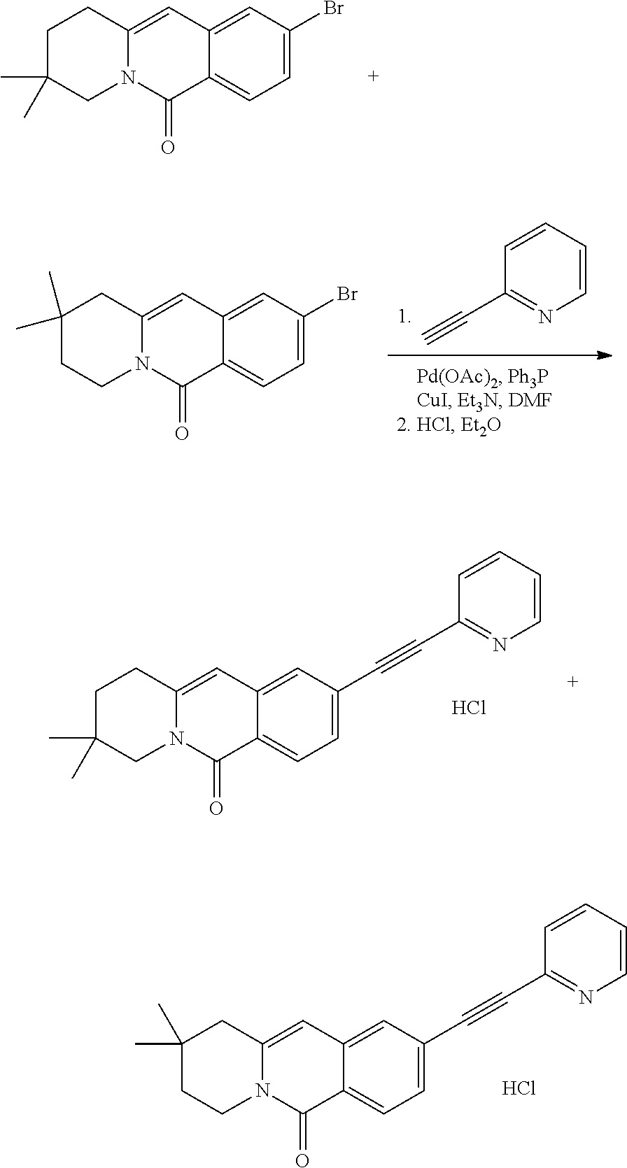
C12=CC=C(C#CC3=NC=CC=C3)C=C1C=C1N(C2=O)CCC(C)(C)C1.Cl.Cl.C12=CC=C(C#CC3=NC=CC=C3)C=C1C=C1N(C2=O)CC(C)(C)CC1.C12=CC=C(Br)C=C1C=C1N(C2=O)CC(C)(C)CC1.C1(C#C)=NC=CC=C1.C12=CC=C(Br)C=C1C=C1N(C2=O)CCC(C)(C)C1
